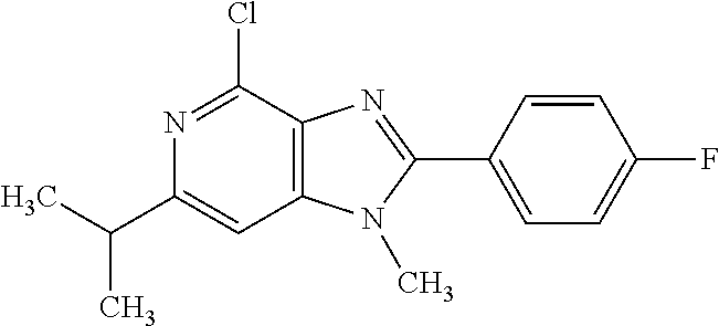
C1(C(C)C)=CC2=C(C(Cl)=N1)N=C(C1=CC=C(F)C=C1)N2C
